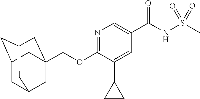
N1=C(OCC23CC4CC(CC(C2)C4)C3)C(C2CC2)=CC(C(NS(C)(=O)=O)=O)=C1
